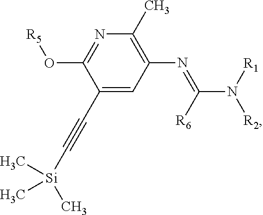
C1(C#C[Si](C)(C)C)=CC(N=C(N([R1])[R2])[R6])=C(C)N=C1O[R5]
